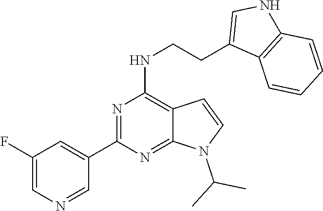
C1=C(F)C=C(C2=NC(NCCC3=CNC4=C3C=CC=C4)=C3C(=N2)N(C(C)C)C=C3)C=N1
